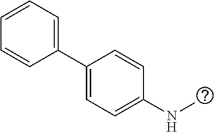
C1(C2=CC=CC=C2)=CC=C(NC)C=C1
